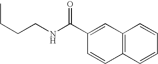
C12=C(C=CC=C1)C=CC(C(NCCCC)=O)=C2
